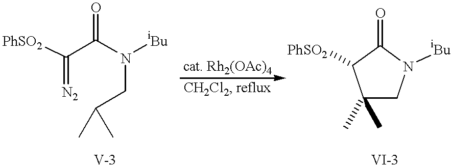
N(CC(C)C)([iBu])C(C([PhSO2])=[N2])=O.C1(C)(C)CN([iBu])C(=O)C1[PhSO2]
